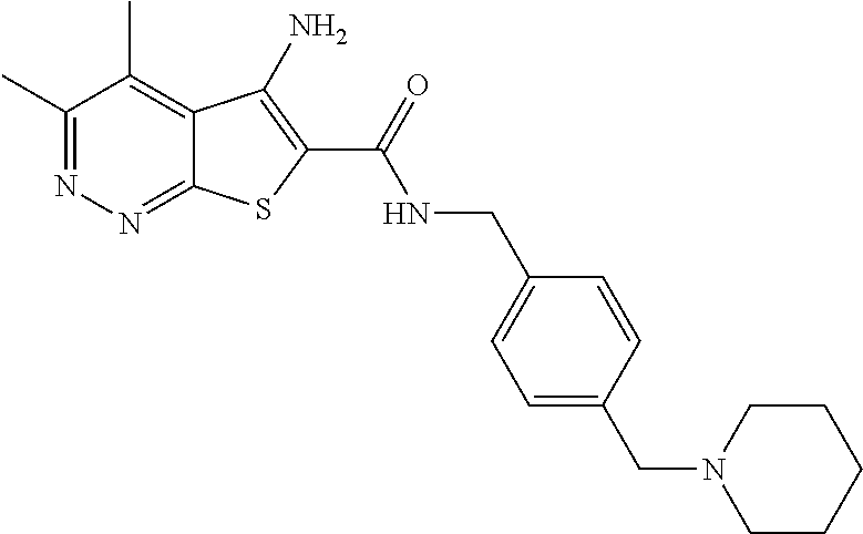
C1(C)=NN=C2C(=C1C)C(N)=C(C(=O)NCC1=CC=C(CN3CCCCC3)C=C1)S2
